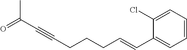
C(CCC=CC1=CC=CC=C1Cl)C#CC(=O)C
